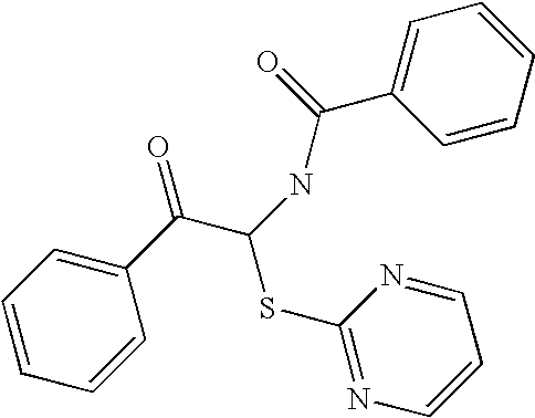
C1=CC=CC(C(=O)C(SC2=NC=CC=N2)NC(C2=CC=CC=C2)=O)=C1
